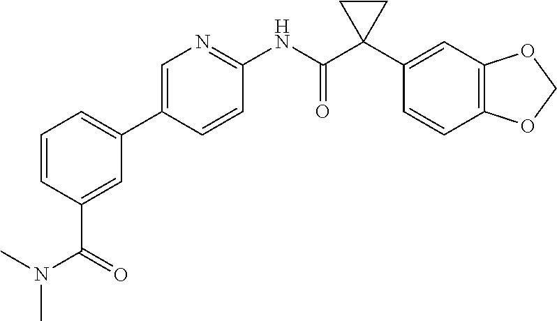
C1=C(C2=CC=CC(C(=O)N(C)C)=C2)C=CC(NC(C2(C3=CC4=C(C=C3)OCO4)CC2)=O)=N1
